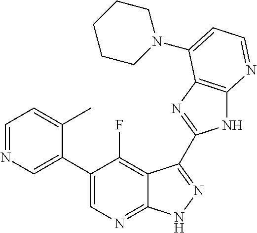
C1=NC=C(C2=CN=C3C(=C2F)C(C2=NC4=C(N2)N=CC=C4N2CCCCC2)=NN3)C(C)=C1
